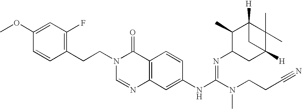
C1(CCN2C=NC3=C(C2=O)C=CC(NC(N(C)CCC#N)=NC2CC4([H])C(C)(C)C([H])(C2C)C4)=C3)=C(F)C=C(OC)C=C1
